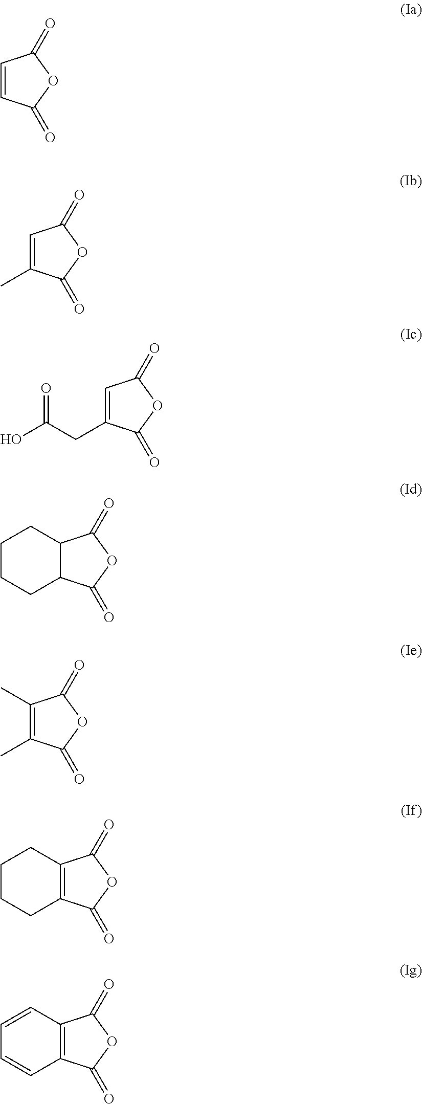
C1=CC(=O)OC1=O.C1=C(C)C(=O)OC1=O.C1=C(CC(O)=O)C(=O)OC1=O.C12C(C(=O)OC1=O)CCCC2.C1(C)=C(C)C(=O)OC1=O.C12=C(C(=O)OC1=O)CCCC2.C12=C(C(=O)OC1=O)C=CC=C2
